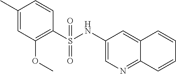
C1(C)=CC(OC)=C(S(NC2=CN=C3C(=C2)C=CC=C3)(=O)=O)C=C1
